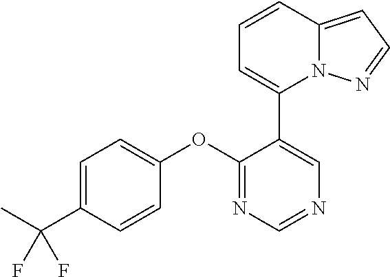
C1=C(C(C)(F)F)C=CC(OC2=NC=NC=C2C2=CC=CC3=CC=NN23)=C1
